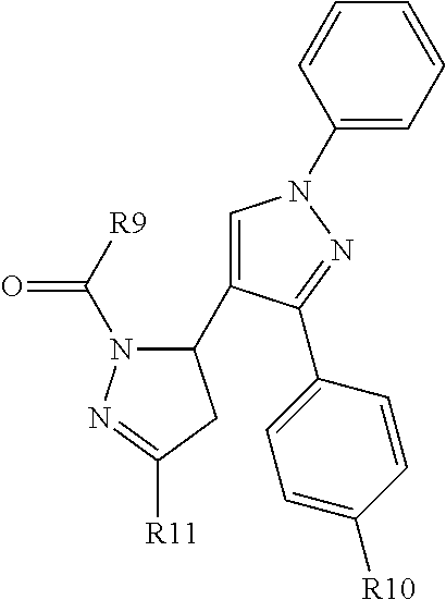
C1(C2=CN(C3=CC=CC=C3)N=C2C2=CC=C([R10])C=C2)N(C([R9])=O)N=C([R11])C1
